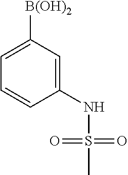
C1=C([B(OH)2])C=C(NS(C)(=O)=O)C=C1
